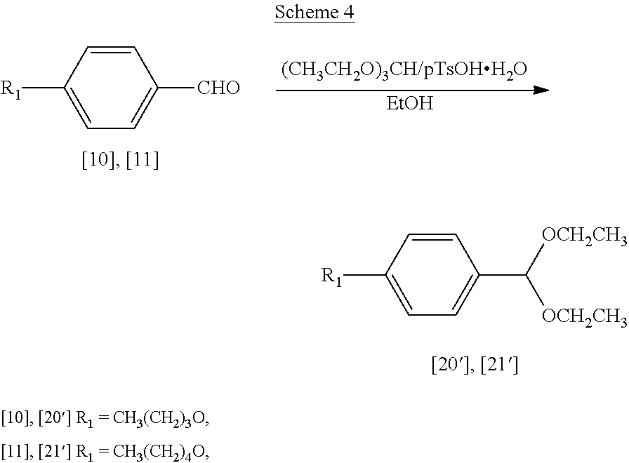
C1=CC([R1])=CC=C1C([OCH2CH3])[OCH2CH3].[EtOH].C1=CC([R1])=CC=C1[CHO]
